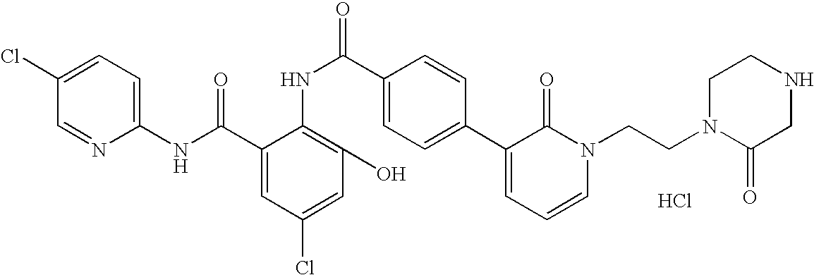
C1(NC(C2=CC(Cl)=CC(O)=C2NC(C2=CC=C(C3=CC=CN(CCN4CCNCC4=O)C3=O)C=C2)=O)=O)=CC=C(Cl)C=N1.Cl
